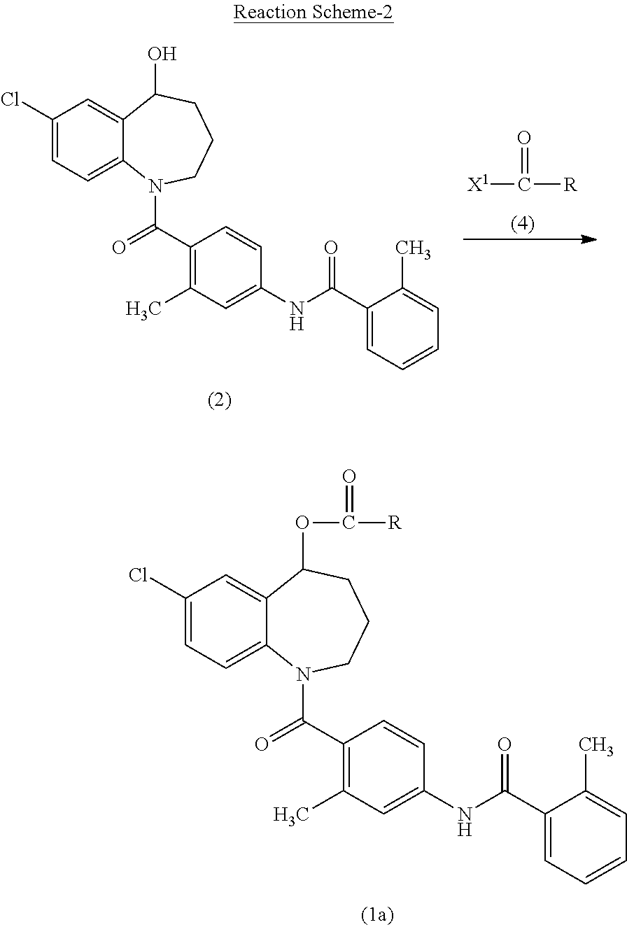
C1(Cl)=CC=C2C(=C1)C(OC([R])=O)CCCN2C(=O)C1=C(C)C=C(NC(=O)C2=CC=CC=C2C)C=C1.[X1]C([R])=O.C1(Cl)=CC=C2C(=C1)C(O)CCCN2C(=O)C1=C(C)C=C(NC(=O)C2=CC=CC=C2C)C=C1
